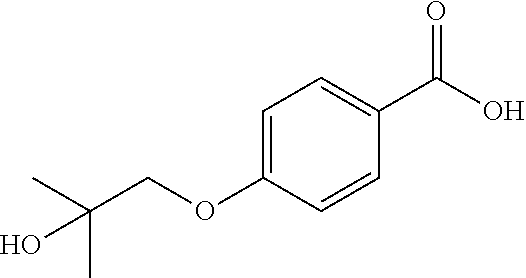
C1=C(C(O)=O)C=CC(OCC(C)(C)O)=C1
